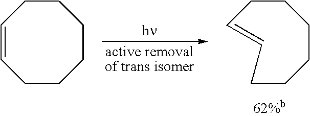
C1=CCCCCCC1.C1CCCCC=CC1
